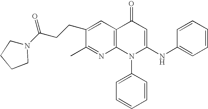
C1(C)=NC2=C(C=C1CCC(=O)N1CCCC1)C(=O)C=C(NC1=CC=CC=C1)N2C1=CC=CC=C1
